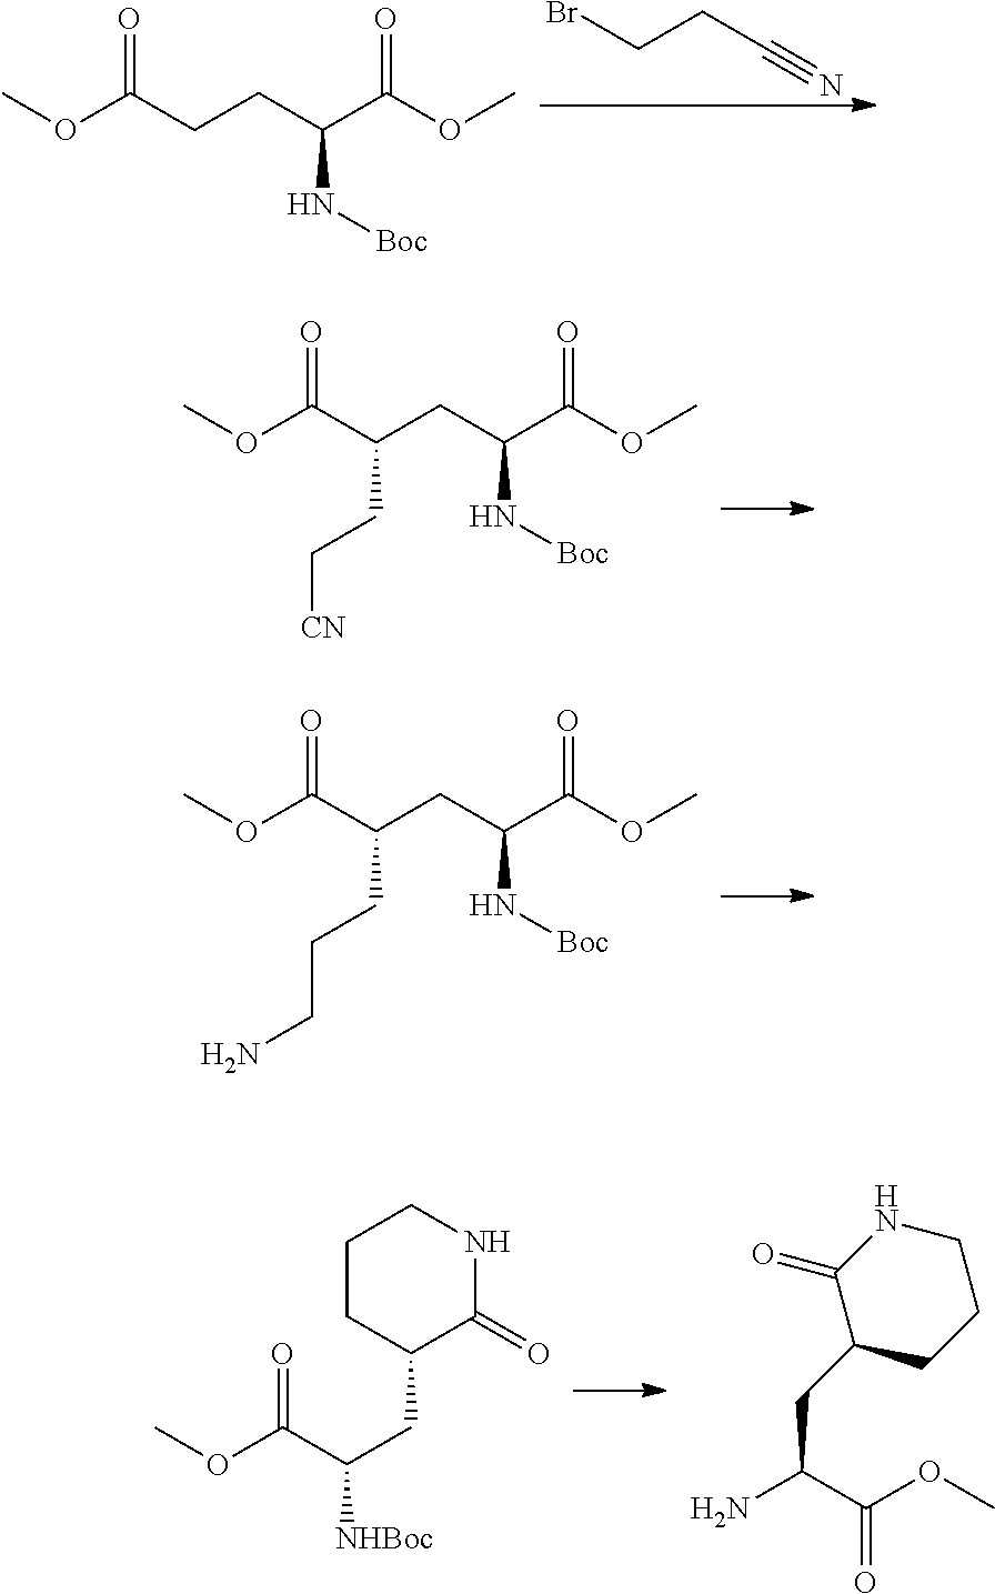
C(CC#N)Br.COC(CCC(C(OC)=O)N[Boc])=O.COC(C(CC(C(OC)=O)N[Boc])CC[CN])=O.COC(C(CC(C(OC)=O)N[Boc])CCCN)=O.C1CC(CC(C(OC)=O)[NHBoc])C(=O)NC1.NC(C(OC)=O)CC1CCCNC1=O
